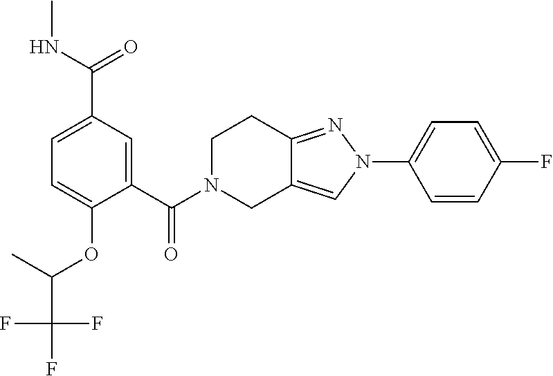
C1(C(=O)N2CC3=CN(C4=CC=C(F)C=C4)N=C3CC2)=CC(C(NC)=O)=CC=C1OC(C)C(F)(F)F
